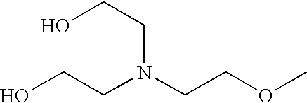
OCCN(CCOC)CCO
